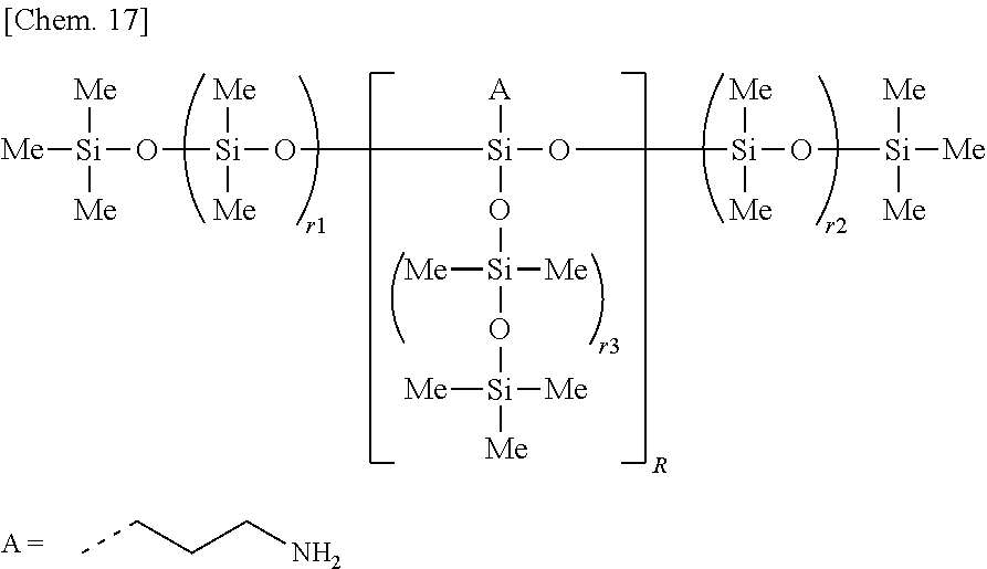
[Me][Si](O[Si]([Me])([Me])O[Si]([A])(O[Si](O[Si]([Me])([Me])[Me])([Me])[Me])O[Si](O[Si]([Me])([Me])[Me])([Me])[Me])([Me])[Me].CCCCN
